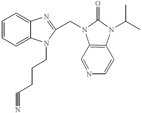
C1=CC=C2C(=C1)N=C(CN1C3=C(C=CN=C3)N(C(C)C)C1=O)N2CCCC#N
